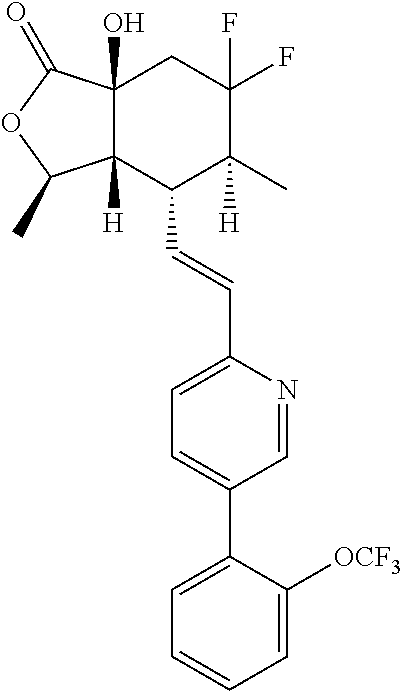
C1(C=CC2=CC=C(C3=CC=CC=C3[OCF3])C=N2)C2([H])C(O)(CC(F)(F)C1(C)[H])C(=O)OC2C
